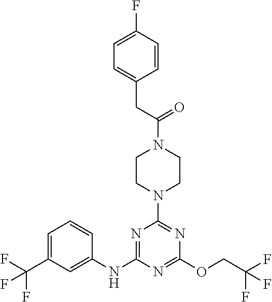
C1CN(C(CC2=CC=C(F)C=C2)=O)CCN1C1=NC(OCC(F)(F)F)=NC(NC2=CC(C(F)(F)F)=CC=C2)=N1
